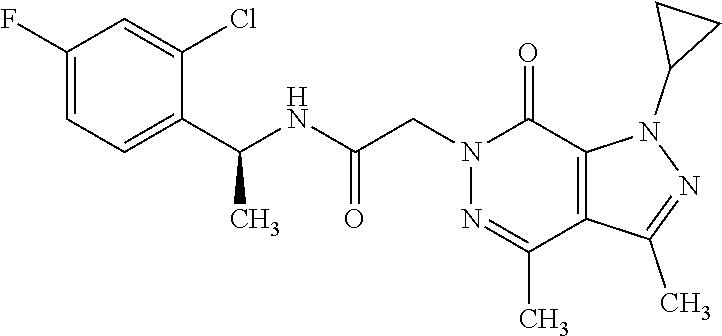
C1(F)=CC=C(C(NC(CN2C(=O)C3=C(C(C)=N2)C(C)=NN3C2CC2)=O)C)C(Cl)=C1
